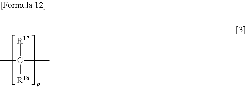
[R17]C([R18])(C)C
